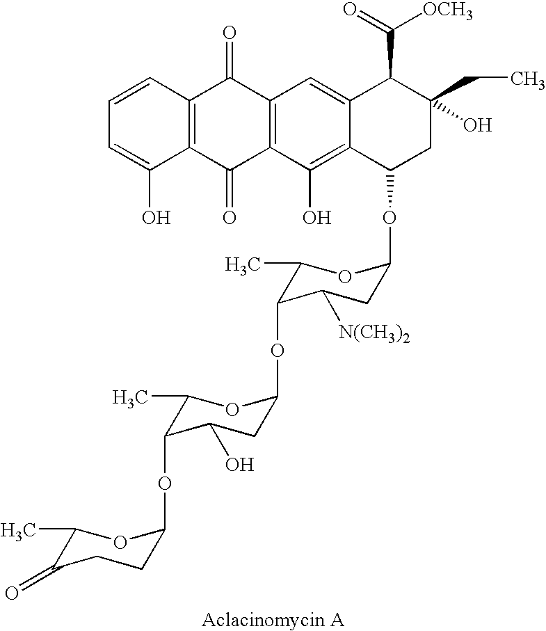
C12=C(C(O)=C3C(=C1)C(C([OCH3])=O)C(CC)(O)CC3OC1CC([N(CH3)2])C(OC3CC(O)C(OC4CCC(=O)C(C)O4)C(C)O3)C(C)O1)C(=O)C1=C(C2=O)C=CC=C1O
